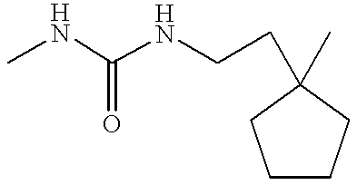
C1CCC(C)(CCNC(NC)=O)C1
